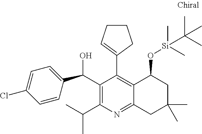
C1=CC(C(C2=C(C(C)C)N=C3C(=C2C2=CCCC2)C(O[Si](C)(C)C(C)(C)C)CC(C)(C)C3)O)=CC=C1Cl
